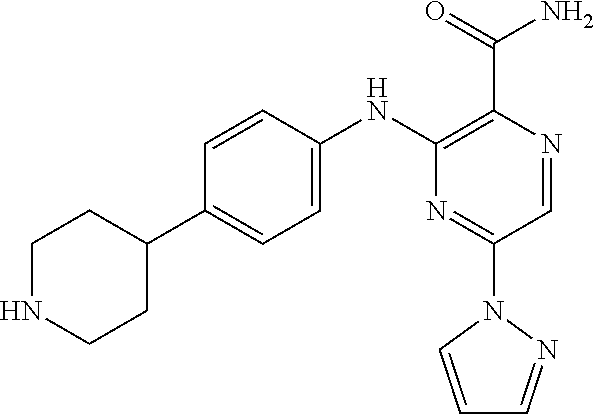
C1NCCC(C2=CC=C(NC3=C(C(N)=O)N=CC(N4C=CC=N4)=N3)C=C2)C1
